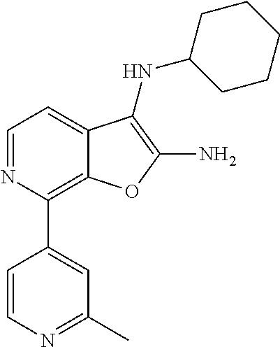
C1=NC(C2=CC(C)=NC=C2)=C2C(=C1)C(NC1CCCCC1)=C(N)O2
